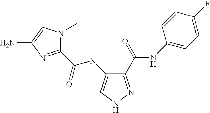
C1(C(=O)NC2=CC=C(F)C=C2)=NNC=C1NC(C1=NC(N)=CN1C)=O
